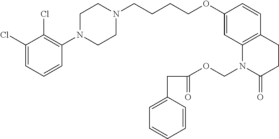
C1=C(Cl)C(Cl)=C(N2CCN(CCCCOC3=CC4=C(C=C3)CCC(=O)N4COC(=O)CC3=CC=CC=C3)CC2)C=C1
